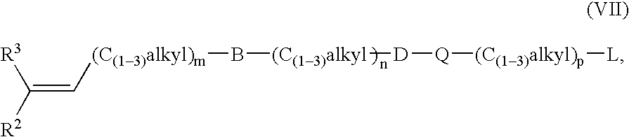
C(=C[(C(13)alkyl)m]B[(C(13)alkyl][D][Q][(C(13)alkyl)p][L])([R3])[R2]
